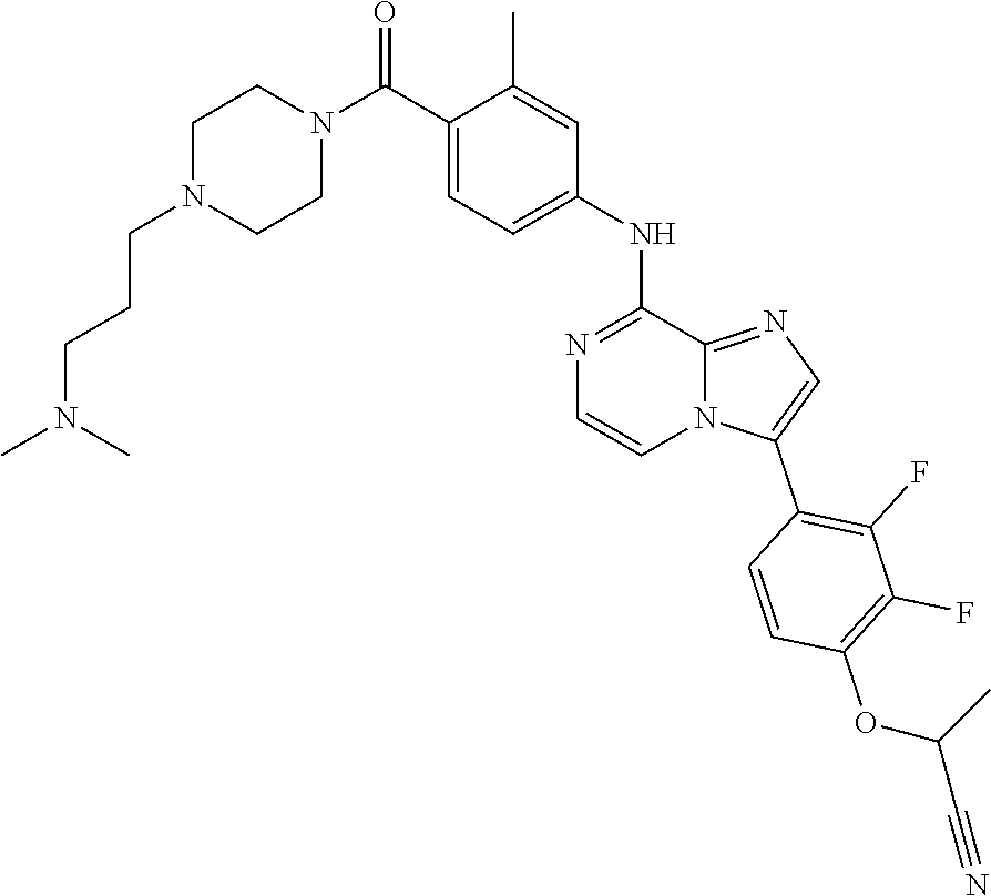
N1(C(C2=CC=C(NC3=NC=CN4C3=NC=C4C3=C(F)C(F)=C(OC(C#N)C)C=C3)C=C2C)=O)CCN(CCCN(C)C)CC1
